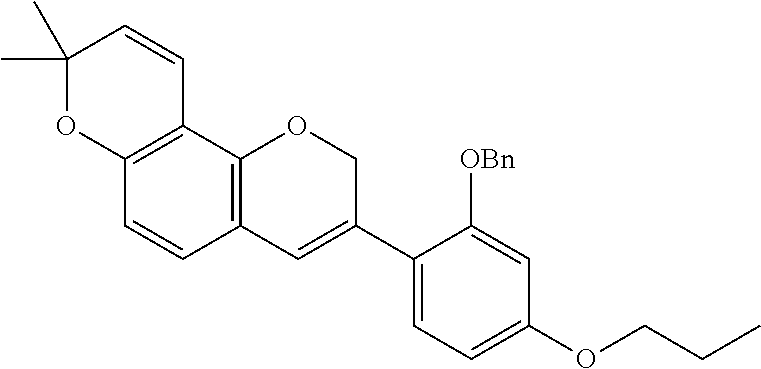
C1(C)(C)OC2=C(C=C1)C1=C(C=C2)C=C(C2=CC=C(OCCC)C=C2[OBn])CO1
